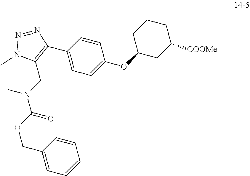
C1(C2=C(CN(C(OCC3=CC=CC=C3)=O)C)N(C)N=N2)=CC=C(OC2CC([COOMe])CCC2)C=C1
